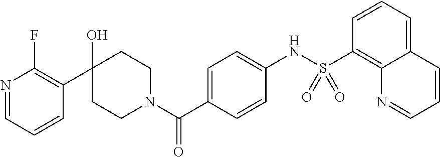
N1=CC=CC(C2(O)CCN(C(C3=CC=C(NS(C4=C5C(=CC=C4)C=CC=N5)(=O)=O)C=C3)=O)CC2)=C1F
